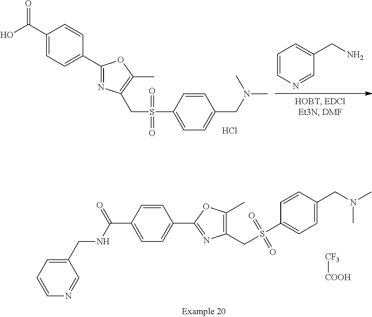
C1(CNC(=O)C2=CC=C(C3=NC(CS(C4=CC=C(CN(C)C)C=C4)(=O)=O)=C(C)O3)C=C2)=CC=CN=C1.[CF3][COOH].C1(C2=CC=C(C(O)=O)C=C2)=NC(CS(C2=CC=C(CN(C)C)C=C2)(=O)=O)=C(C)O1.C1=CN=CC(CN)=C1.Cl
